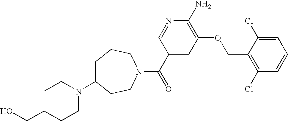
OCC1CCN(C2CCCN(C(=O)C3=CC(OCC4=C(Cl)C=CC=C4Cl)=C(N)N=C3)CC2)CC1
